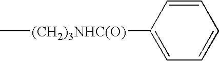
C[(CH2)3NHC(O)]C1=CC=CC=C1
